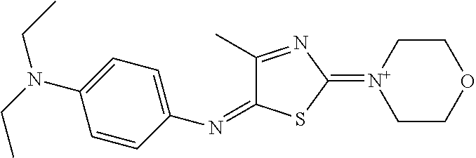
C1(C)=NC(=[N+]2CCOCC2)SC1=NC1=CC=C(N(CC)CC)C=C1
